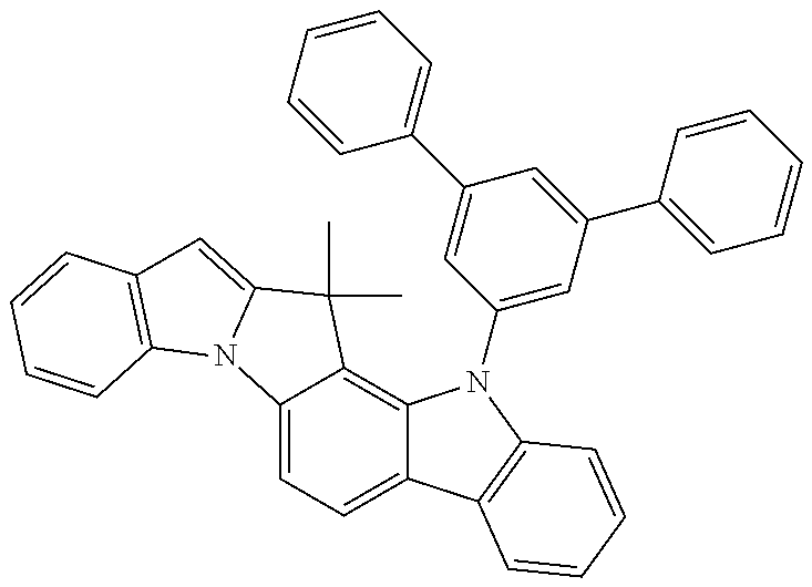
C12=CC=C3C(=C1C(C)(C)C1=CC4=C(N21)C=CC=C4)N(C1=CC(C2=CC=CC=C2)=CC(C2=CC=CC=C2)=C1)C1=C3C=CC=C1
